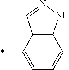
C12=C(C(*)=CC=C1)C=NN2
